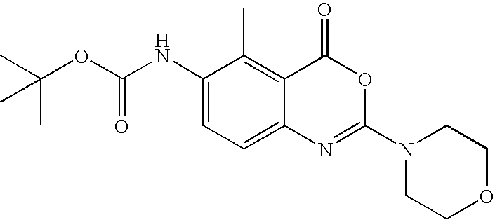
CC(OC(NC1=CC=C2C(=C1C)C(=O)OC(N1CCOCC1)=N2)=O)(C)C
